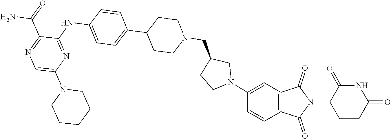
N1(C2=CN=C(C(N)=O)C(NC3=CC=C(C4CCN(CC5CCN(C6=CC7=C(C=C6)C(=O)N(C6CCC(=O)NC6=O)C7=O)C5)CC4)C=C3)=N2)CCCCC1
